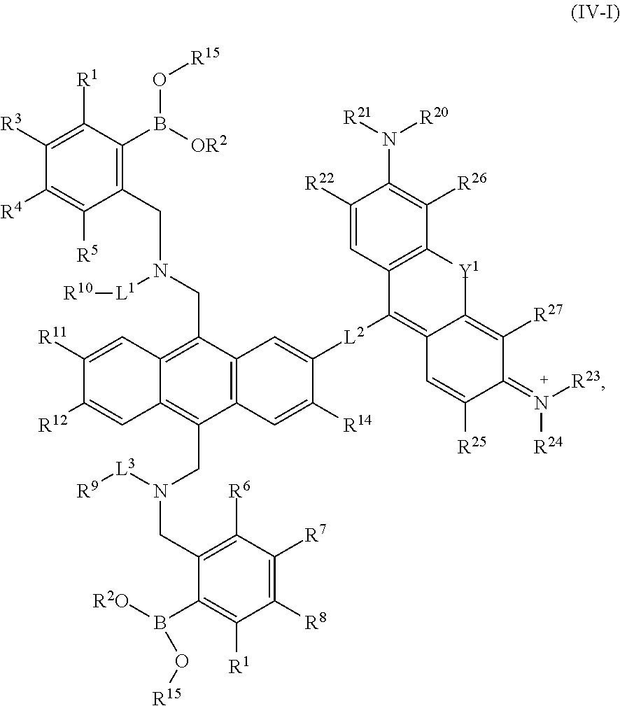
C1([R3])=C([R1])C(B(O[R15])[OR2])=C(CN(CC2=C3C(=C(CN(CC4=C([R6])C([R7])=C([R8])C([R1])=C4B([R2O])O[R15])[L3][R9])C4=C2C=C([L2]C2=C5C(=C([R27])C(=N([R24])[R23])C([R25])=C5)[Y1]C5=C2C=C([R22])C(N([R21])[R20])=C5[R26])C([R14])=C4)C=C([R12])C([R11])=C3)[L1][R10])C([R5])=C1[R4]
